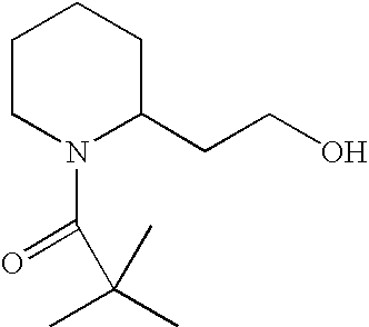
C1CN(C(C(C)(C)C)=O)C(CCO)CC1
